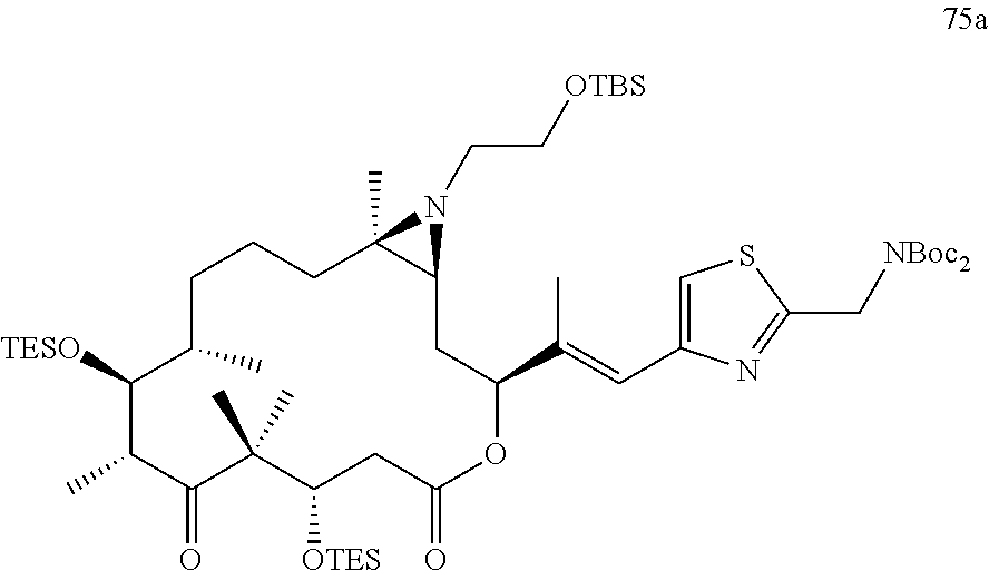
C1([TESO])C(C)C(=O)C(C)(C)C([OTES])CC(=O)OC(C(C)=CC2=CSC(C[NBoc2])=N2)CC2C(C)(CCCC1C)N2CC[OTBS]
